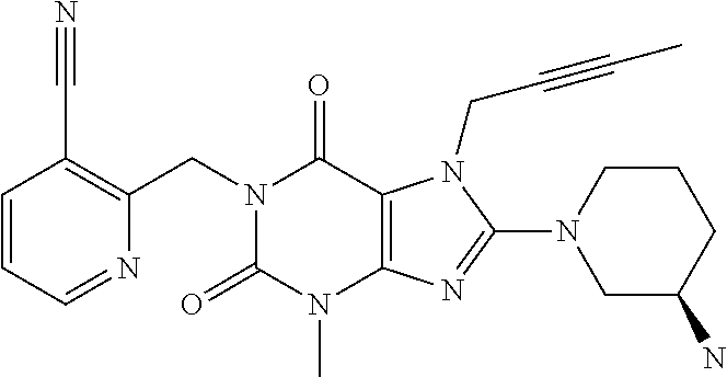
C1=CC(C#N)=C(CN2C(=O)N(C)C3=C(C2=O)N(CC#CC)C(N2CC(N)CCC2)=N3)N=C1
